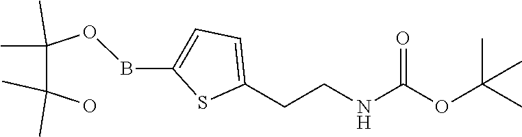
C1(CCNC(OC(C)(C)C)=O)=CC=C(BOC(C(O)(C)C)(C)C)S1
